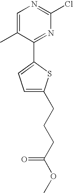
C1=C(C)C(C2=CC=C(CCCC(OC)=O)S2)=NC(Cl)=N1
